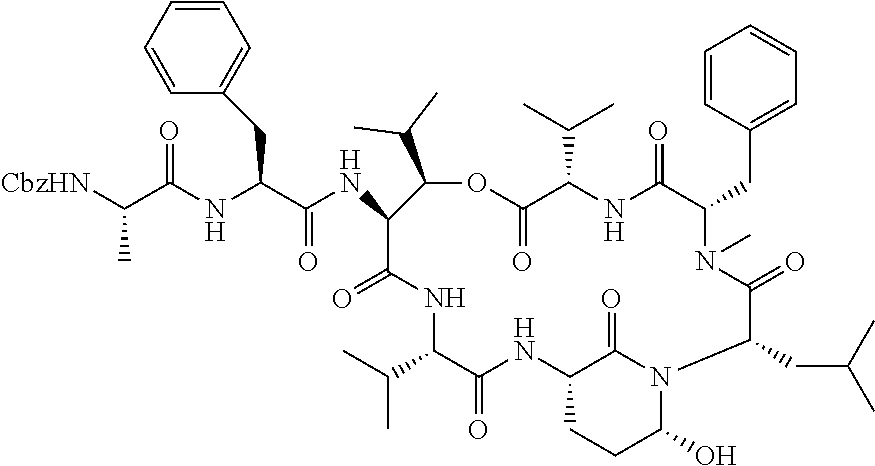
C1=CC(CC2N(C)C(=O)C(CC(C)C)N3C(O)CCC(NC(=O)C(C(C)C)NC(=O)C(NC(C(NC(C([CbzHN])C)=O)CC4=CC=CC=C4)=O)C(C(C)C)OC(=O)C(C(C)C)NC2=O)C3=O)=CC=C1
